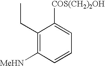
C1([COS(CH2)2OH])=CC=CC([MeHN])=C1CC
